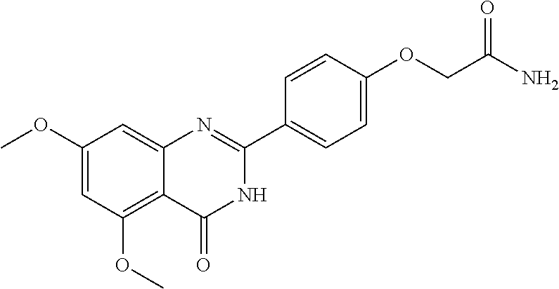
C1(OC)=CC(OC)=C2C(=C1)N=C(C1=CC=C(OCC(N)=O)C=C1)NC2=O
